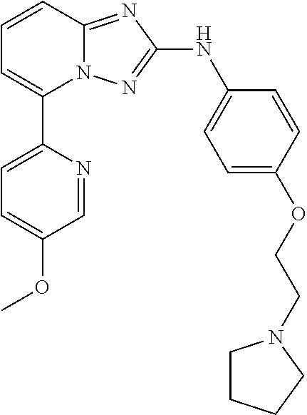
C1=CC2=NC(NC3=CC=C(OCCN4CCCC4)C=C3)=NN2C(C2=CC=C(OC)C=N2)=C1
